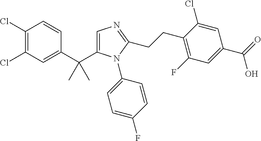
C1(Cl)=C(Cl)C=C(C(C)(C)C2=CN=C(CCC3=C(F)C=C(C(=O)O)C=C3Cl)N2C2=CC=C(F)C=C2)C=C1
